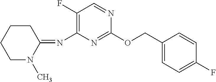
N(C1=C(F)C=NC(OCC2=CC=C(F)C=C2)=N1)=C1CCCCN1C
